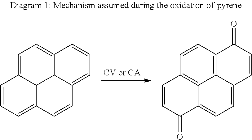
C1=C2C3C4C(=C1)C=CC=C4C=CC3=CC=C2.C1=CC2=C3C4=C1C=CC(=O)C4=CC=C3C=CC2=O
